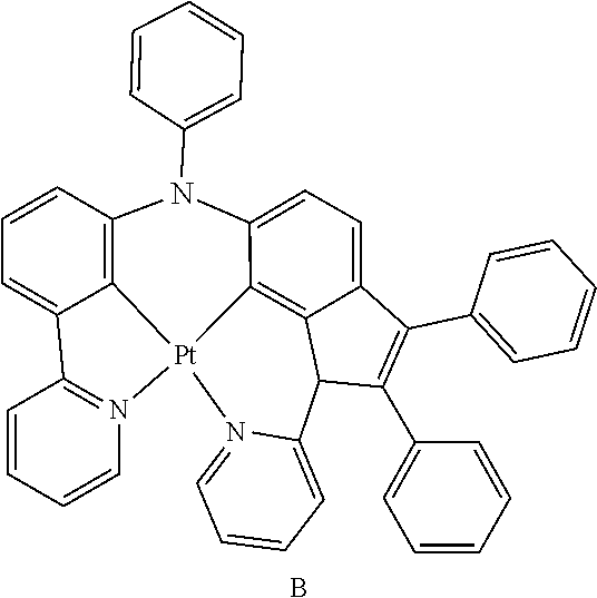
C1=CC=CN2=C1C1=CC=CC3=C1[Pt]21N2=CC=CC=C2C2C4=C1C(=CC=C4C(C1=CC=CC=C1)=C2C1=CC=CC=C1)N3C1=CC=CC=C1.B
